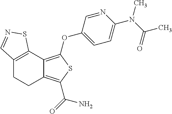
C12=C(C3=C(OC4=CC=C(N(C(C)=O)C)N=C4)SC(C(=O)N)=C3CC1)SN=C2
